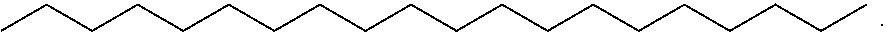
CCCCCCCCCCCCCCCCCCCC
